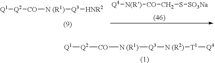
[N(R)]([CO]CS[SO3Na])[Q4].[Q2]([CO][N (R1)][Q3][HNR2])[Q1].[Q2]([CO][N (R1)][Q3][N (R2)][T1][Q4])[Q1]
